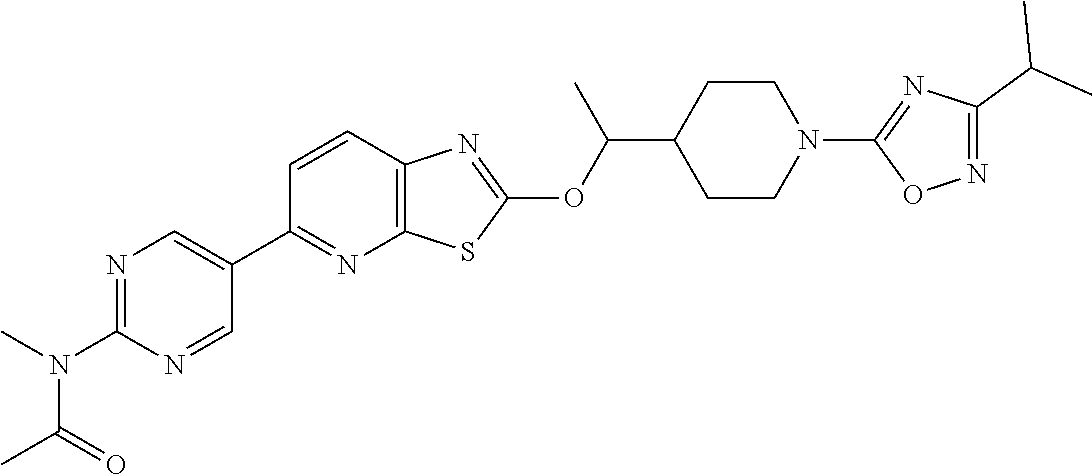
C1=CC2=C(N=C1C1=CN=C(N(C)C(=O)C)N=C1)SC(OC(C1CCN(C3=NC(C(C)C)=NO3)CC1)C)=N2
